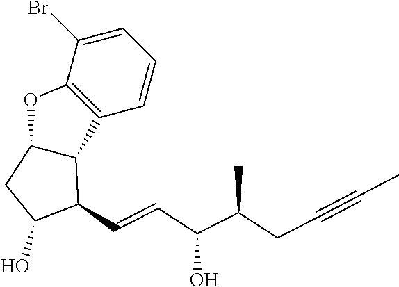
C12C(CC(O)C1C=CC(C(CC#CC)C)O)OC1=C2C=CC=C1Br
